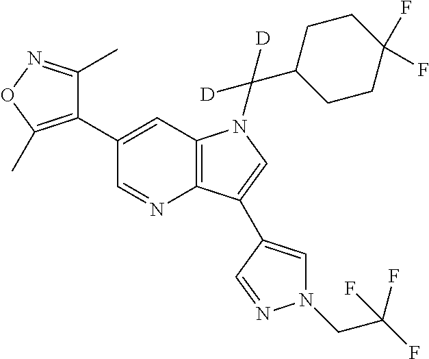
C1(C2=C(C)ON=C2C)=CC2=C(N=C1)C(C1=CN(CC(F)(F)F)N=C1)=CN2C(C1CCC(F)(F)CC1)([D])[D]
